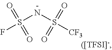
N(S(=O)(=O)F)S([CF3])(=O)=O
